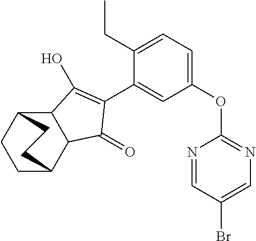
C12C(C3CCC1CC3)C(=O)C(C1=CC(OC3=NC=C(Br)C=N3)=CC=C1CC)=C2O
